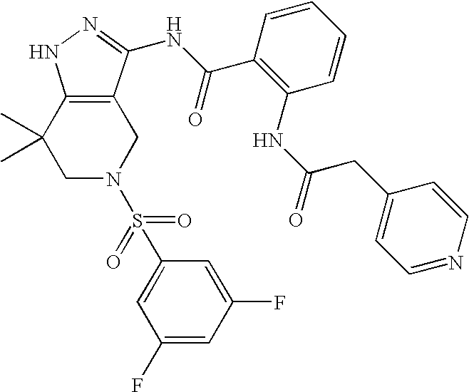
C1N(S(=O)(=O)C2=CC(F)=CC(F)=C2)CC2=C(C1(C)C)NN=C2NC(C1=C(NC(CC2=CC=NC=C2)=O)C=CC=C1)=O
